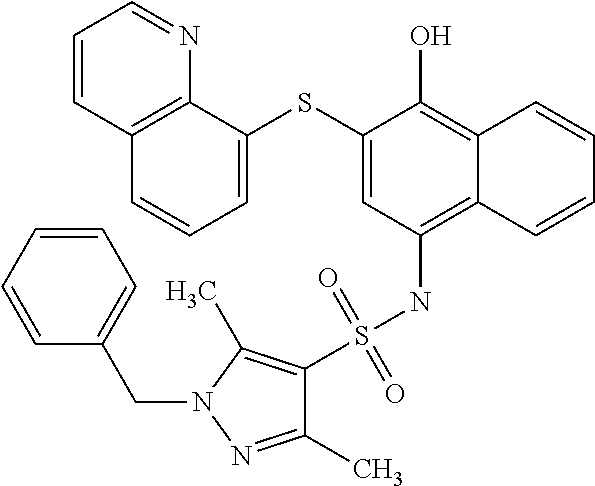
C12=C(NS(=O)(=O)C3=C(C)N(CC4=CC=CC=C4)N=C3C)C=C(SC3=CC=CC4=C3N=CC=C4)C(O)=C1C=CC=C2
